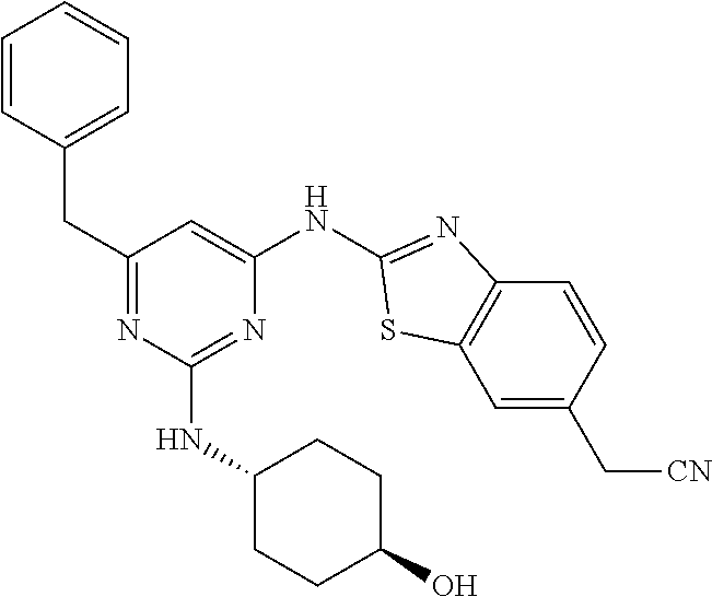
C1=CC(CC2=NC(NC3CCC(O)CC3)=NC(NC3=NC4=C(C=C(C[CN])C=C4)S3)=C2)=CC=C1
